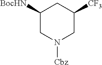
N1([Cbz])CC([CF3])CC([BocHN])C1
